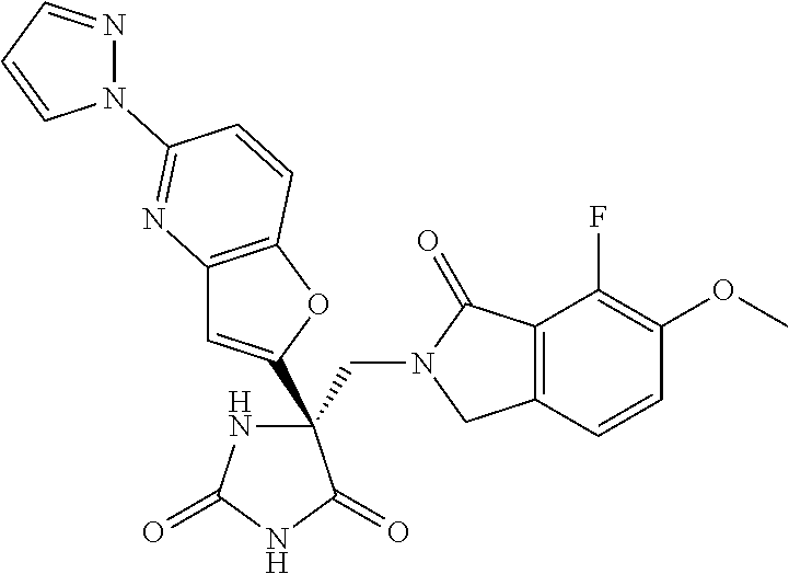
C(C1(C2=CC3=C(O2)C=CC(N2N=CC=C2)=N3)NC(=O)NC1=O)N1CC2=C(C1=O)C(F)=C(OC)C=C2
